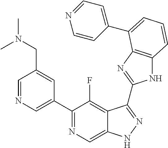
C1=NC=C(C2=NC=C3C(=C2F)C(C2=NC4=C(N2)C=CC=C4C2=CC=NC=C2)=NN3)C=C1CN(C)C
